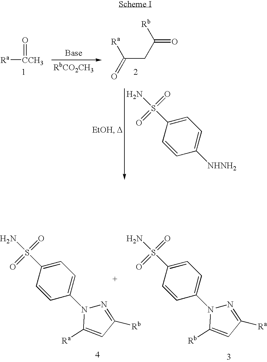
[Ra][CCH3]=O.[RbCO2CH3].C(CC([Rb])=O)(=O)[Ra].C1=CC([NHNH2])=CC=C1S(=O)(=O)N.C1=CC(N2N=C([Ra])C=C2[Rb])=CC=C1S(=O)(=O)N.C1=CC(N2N=C([Rb])C=C2[Ra])=CC=C1S(=O)(=O)N
